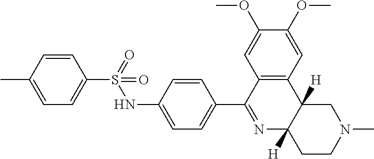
CC1=CC=C(S(=O)(NC2=CC=C(C3=NC4([H])C([H])(C5=C3C=C(OC)C(OC)=C5)CN(C)CC4)C=C2)=O)C=C1
